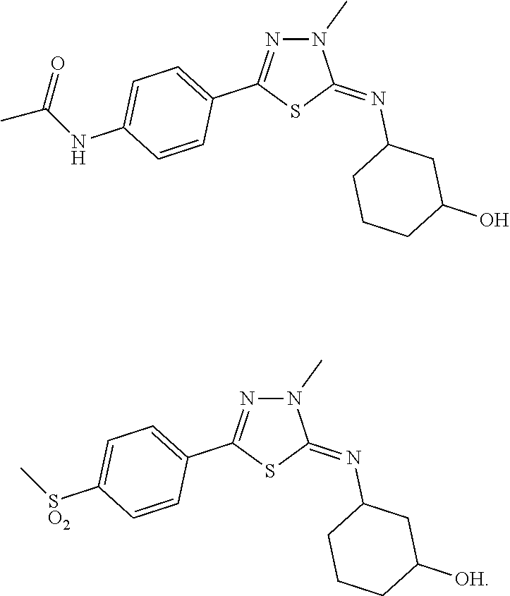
N1(C)N=C(C2=CC=C(NC(C)=O)C=C2)SC1=NC1CCCC(O)C1.N1(C)N=C(C2=CC=C([SO2]C)C=C2)SC1=NC1CCCC([OH])C1
